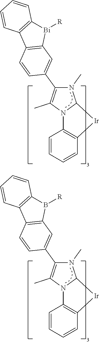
C1=CC=CC2=C1N1C(N(C)C(C3=CC4=C(C=C3)C3=C([Bi]4[R])C=CC=C3)=C1C)[Ir]2.C1=CC=CC2=C1N1C(N(C)C(C3=CC4=C(C=C3)C3=C(B4[R])C=CC=C3)=C1C)[Ir]2
